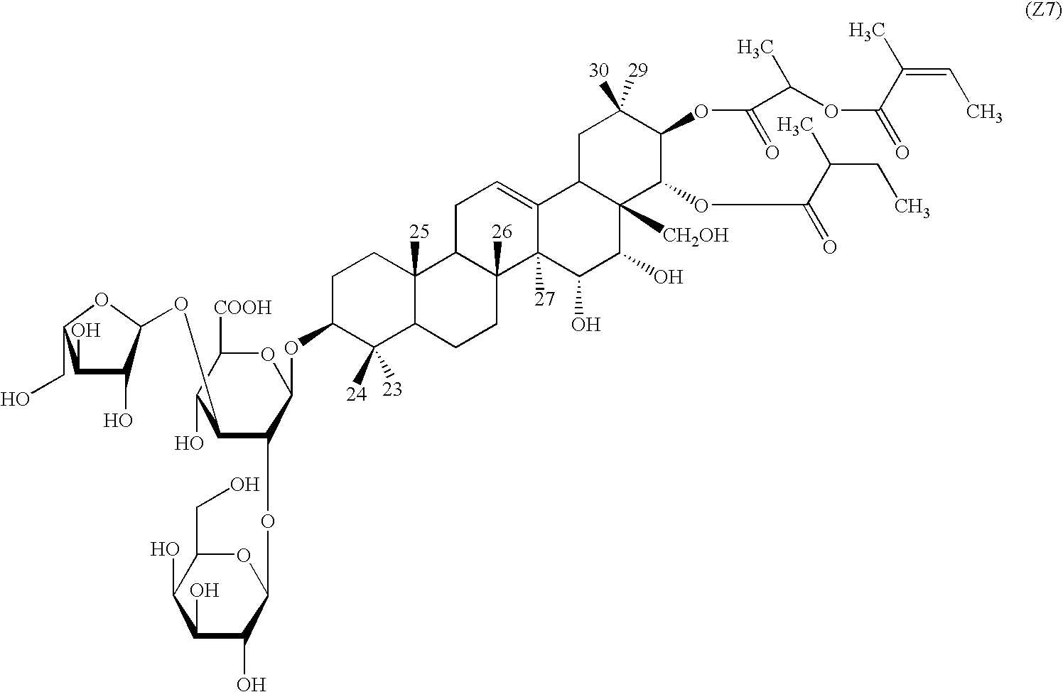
C1(O)C(O)C(OC2C(OC3OC(CO)C(O)C(O)C3O)C(OC3C([24])([23])C4C([25])(CC3)C3C([26])(CC4)C4([27])C(=CC3)C3C([CH2OH])(C(O)C4O)C(OC(=O)C(C)CC)C(OC(=O)C(OC(C(=CC)C)=O)C)C([30])([29])C3)OC([COOH])C2O)OC1CO
